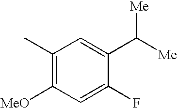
C1(C)=C([MeO])C=C(F)C(C([Me])[Me])=C1
